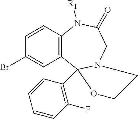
C1=CC2=C(C=C1Br)C1(C3=C(F)C=CC=C3)N(CC(=O)N2[R1])CCO1
